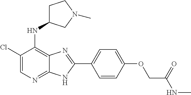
C1(Cl)=CN=C2C(=C1NC1CCN(C)C1)N=C(C1=CC=C(OCC(NC)=O)C=C1)N2
